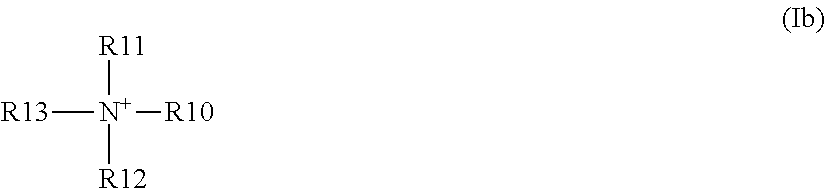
[R13][N+]([R10])([R11])[R12]
